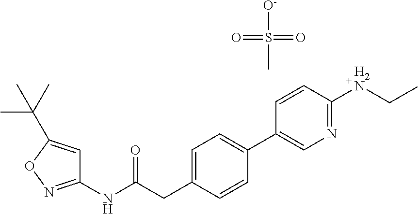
S(C)([O-])(=O)=O.C1=C(CC(NC2=NOC(C(C)(C)C)=C2)=O)C=CC(C2=CN=C([H2N]CC)C=C2)=C1
